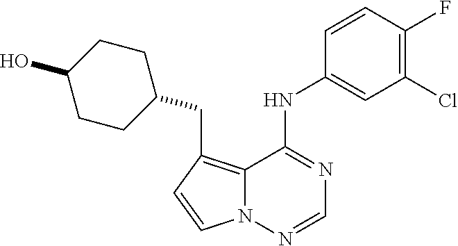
C12=C(CC3CCC(O)CC3)C=CN1N=CN=C2NC1=CC(Cl)=C(F)C=C1
